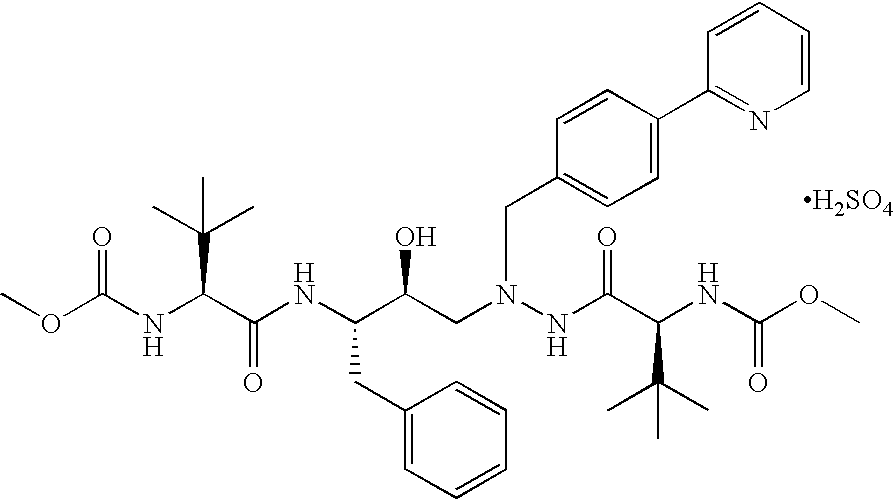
COC(NC(C(NC(C(CN(NC(C(NC(OC)=O)C(C)(C)C)=O)CC1=CC=C(C2=NC=CC=C2)C=C1)O)CC1=CC=CC=C1)=O)C(C)(C)C)=O.[H2SO4]
